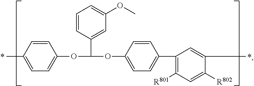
CC1=CC=C(OC(OC2=CC=C(C3=C([R801])C=C([R802])C(C)=C3)C=C2)C2=CC(OC)=CC=C2)C=C1
